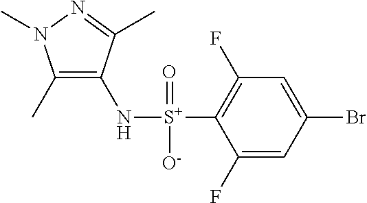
C1(C)=C(N[S+](C2=C(F)C=C(Br)C=C2F)(=O)[O-])C(C)=NN1C
